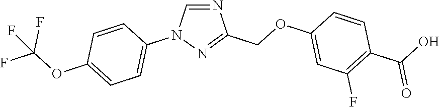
N1=CN(C2=CC=C(OC(F)(F)F)C=C2)N=C1COC1=CC(F)=C(C(=O)O)C=C1
